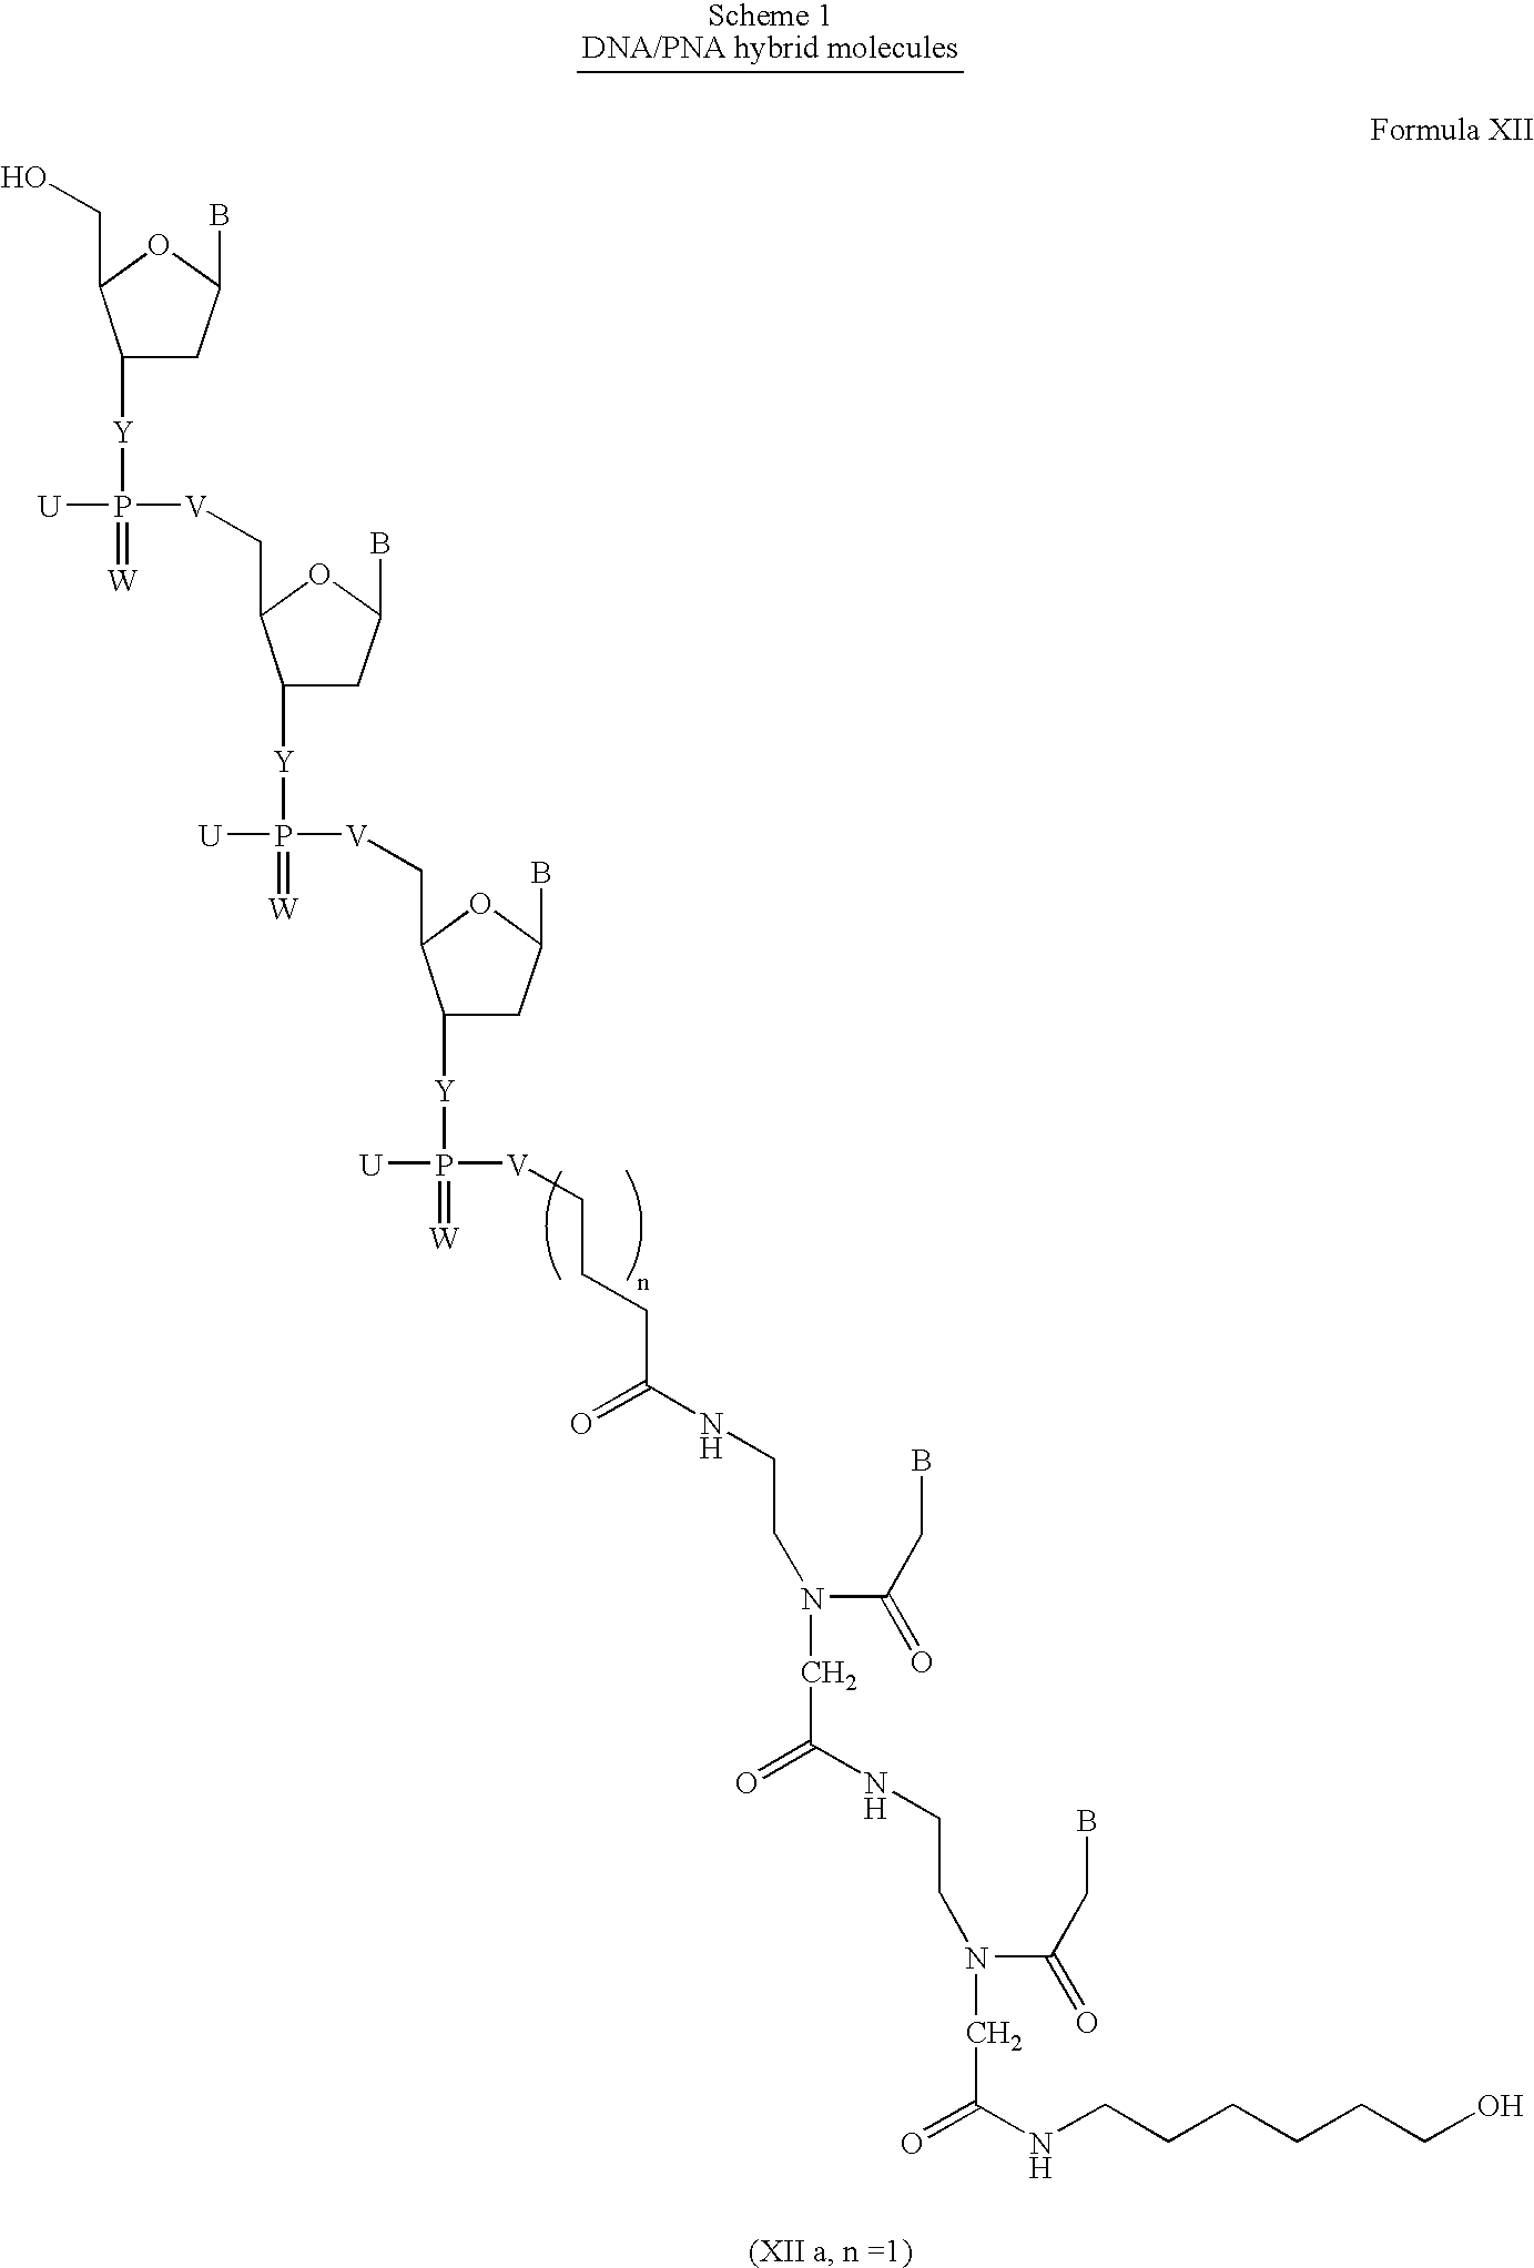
C1([Y]P([U])(=[W])[V]CC2C([Y]P([U])(=[W])[V]CC3C([Y]P([U])(=[W])[V]CCCC(=O)NCCN(C(CB)=O)CC(=O)NCCN(C(CB)=O)CC(NCCCCCCO)=O)CC(B)O3)CC(B)O2)CC(B)OC1CO
